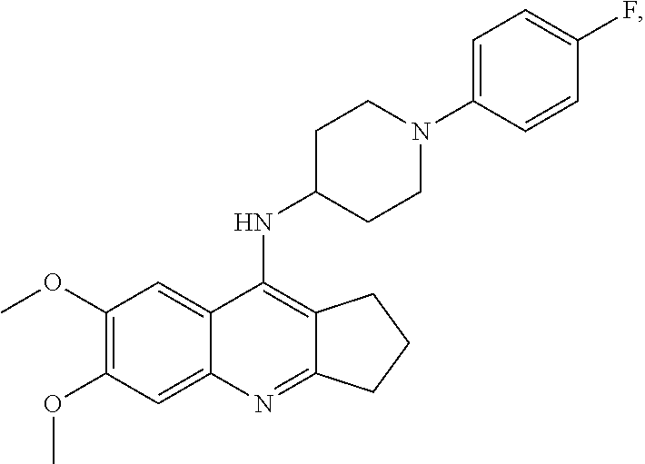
C12=C(NC3CCN(C4=CC=C(F)C=C4)CC3)C3=CC(OC)=C(OC)C=C3N=C1CCC2
